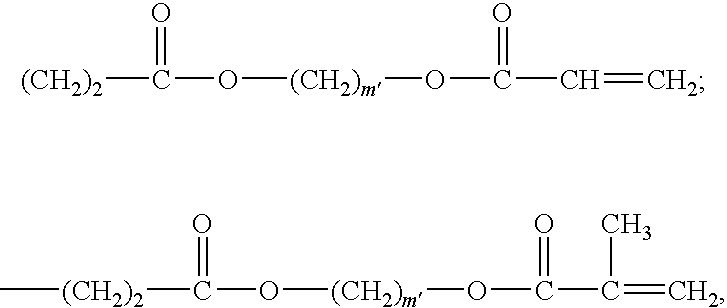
C(O[(CH2)m]OC(C=C)=O)([(CH2)2])=O.C(O[(CH2)m]OC(C(=C)C)=O)([(CH2)2]C)=O
